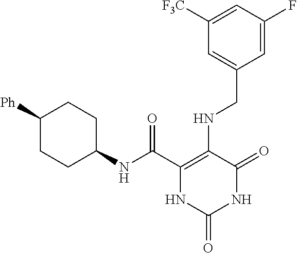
C(C1=C(NCC2=CC([F3C])=CC(F)=C2)C(=O)NC(=O)N1)(=O)NC1CCC([Ph])CC1
